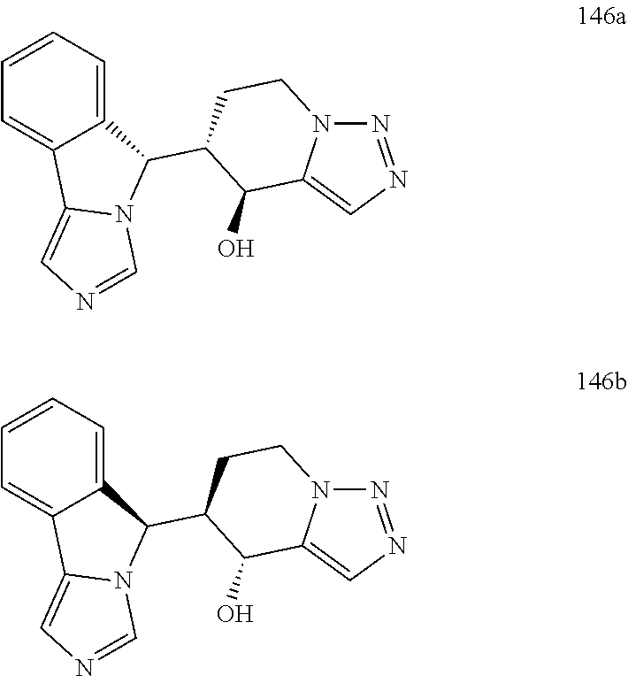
C1=CC=C2C(=C1)C1=CN=CN1C2C1C(O)C2=CN=NN2CC1.C1=CC=C2C(=C1)C1=CN=CN1C2C1C(O)C2=CN=NN2CC1
